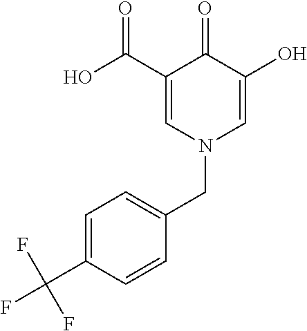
C1(C(O)=O)=CN(CC2=CC=C(C(F)(F)F)C=C2)C=C(O)C1=O
